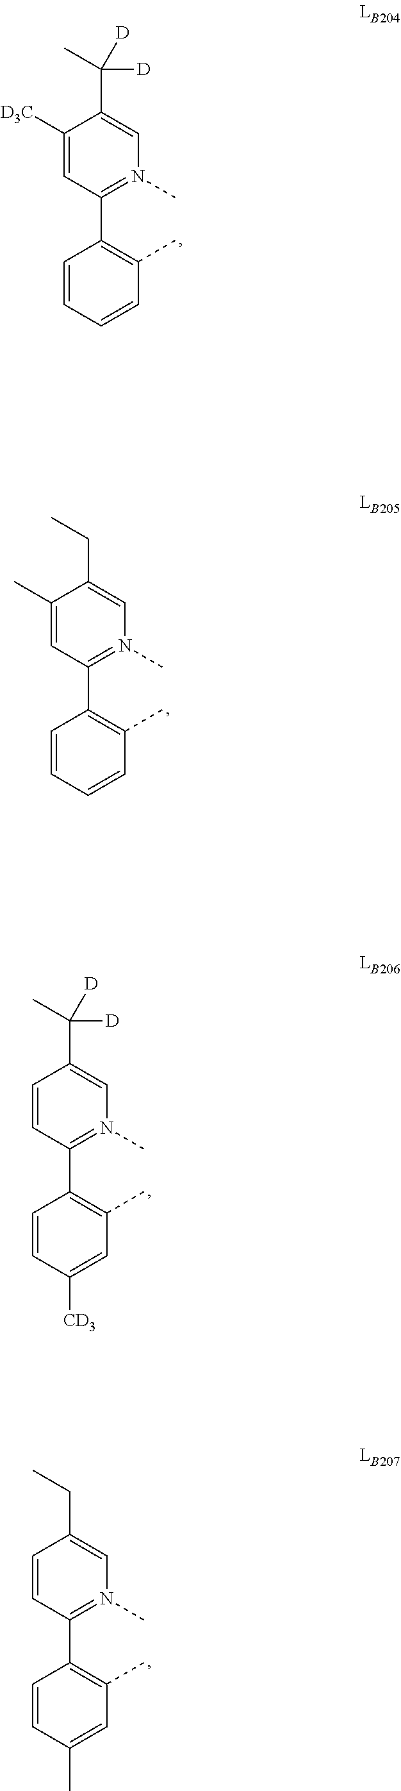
C1([D3C])=CC(C2=C(C)C=CC=C2)=N(C)C=C1C([D])(C)[D].C1(C)=CC(C2=C(C)C=CC=C2)=N(C)C=C1CC.C1=CC(C2=C(C)C=C([CD3])C=C2)=N(C)C=C1C([D])([D])C.C1=CC(C2=C(C)C=C(C)C=C2)=N(C)C=C1CC
